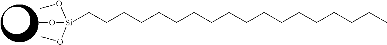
[Si](CCCCCCCCCCCCCCCCCC)(OC)(OC)OC
